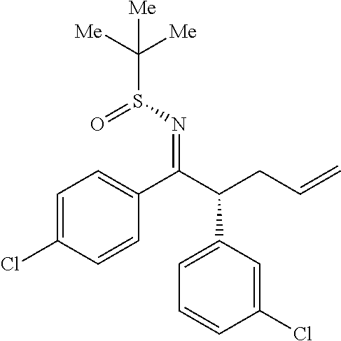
C1=C(Cl)C=CC(C(C(CC=C)C2=CC=CC(Cl)=C2)=NS(=O)C([Me])([Me])[Me])=C1
